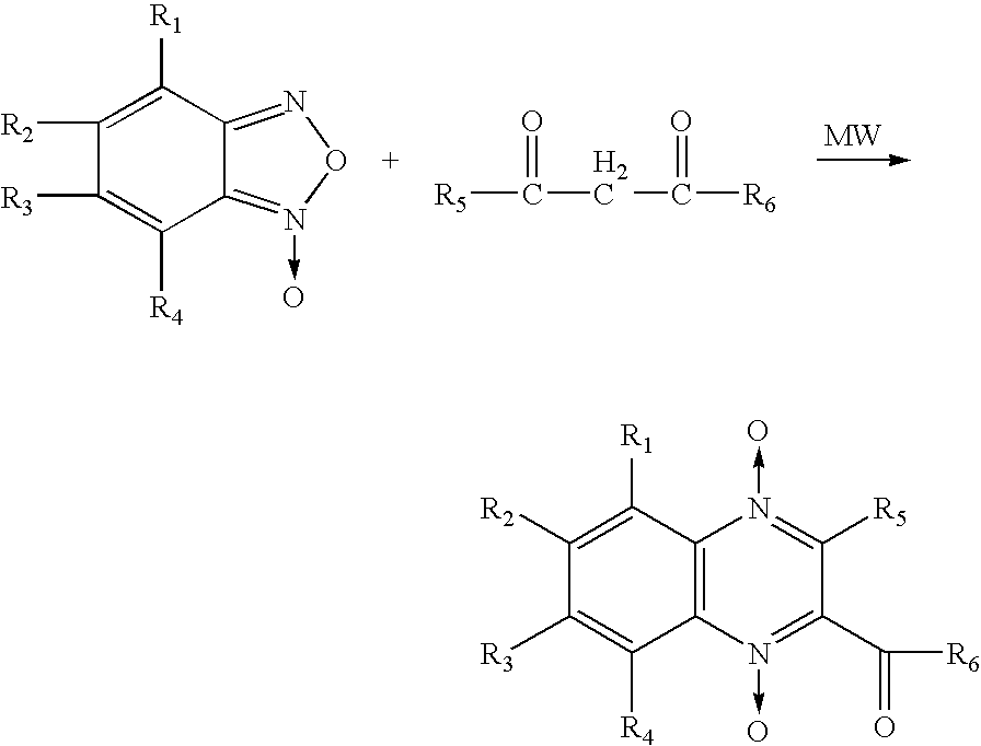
C1([R2])=C([R1])C2=NON(->O)=C2C([R4])=C1[R3].[R5]C(CC([R6])=O)=O.C12=C(N(->O)=C(C([R6])=O)C([R5])=N1->O)C([R4])=C([R3])C([R2])=C2[R1]
